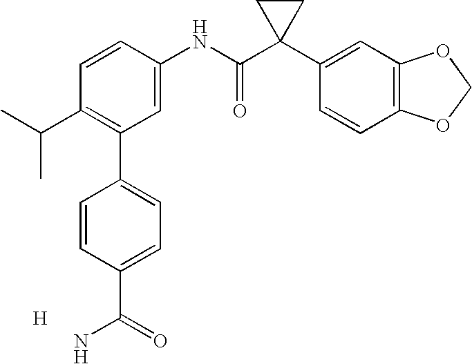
C1=CC(NC(C2(C3=CC4=C(C=C3)OCO4)CC2)=O)=CC(C2=CC=C(C(=O)N)C=C2)=C1C(C)C.[H]
